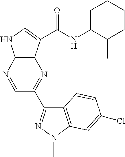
C1=NC2=C(N=C1C1=NN(C)C3=C1C=CC(Cl)=C3)C(C(NC1CCCCC1C)=O)=CN2
